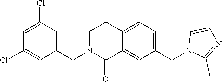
C1(CN2C(=O)C3=CC(CN4C(C)=NC=C4)=CC=C3CC2)=CC(Cl)=CC(Cl)=C1
